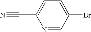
N1=CC(Br)=CC=C1C#N
